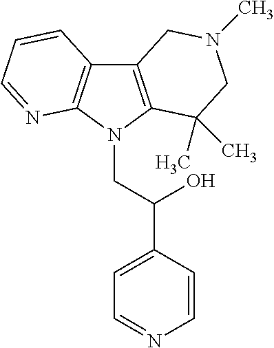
C12=C(N(CC(C3=CC=NC=C3)O)C3=C1C=CC=N3)C(C)(C)CN(C)C2
